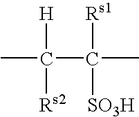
[H]C(C([Rs1])([SO3H])C)([Rs2])C
